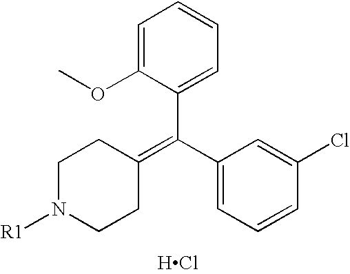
C1=C(OC)C(C(C2=CC=CC(Cl)=C2)=C2CCN([R1])CC2)=CC=C1.[HCl]
